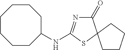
C1(=O)N=C(NC2CCCCCCC2)SC12CCCC2
